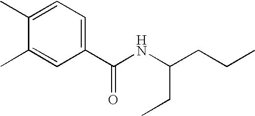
C1(C(NC(CCC)CC)=O)=CC=C(C)C(C)=C1
